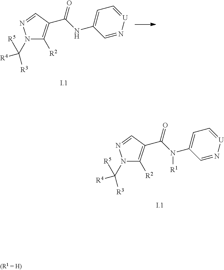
N1(C([R5])([R3])[R4])C([R2])=C(C(N(C2=CC=[U]N=C2)[R1])=O)C=N1.N1(C([R5])([R3])[R4])C([R2])=C(C(NC2=CC=[U]N=C2)=O)C=N1
